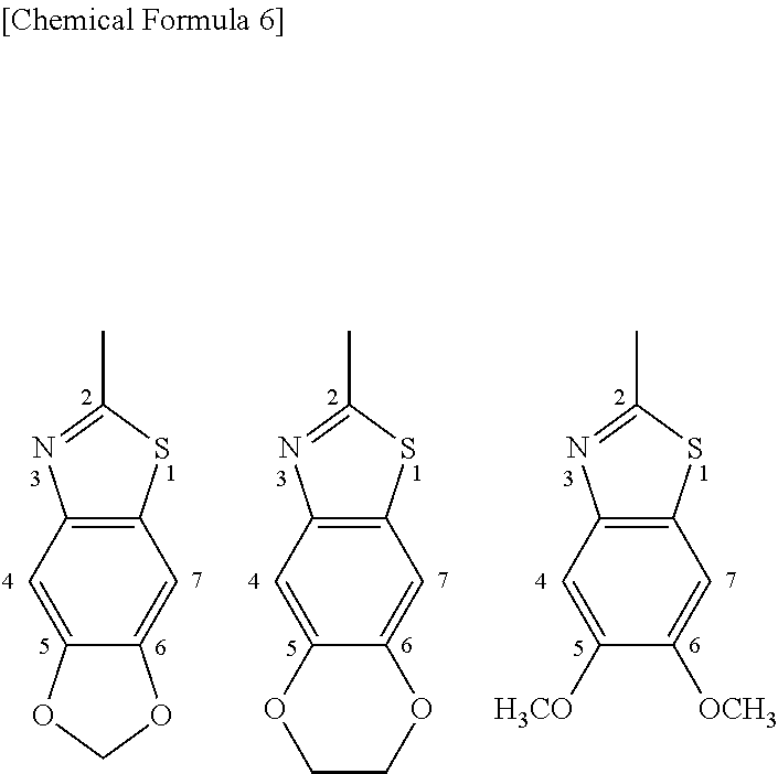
C1=C2C(=CC3=C1N=C(C)S3)OCO2.C1=C2C(=CC3=C1N=C(C)S3)OCCO2.C1=C([H3CO])C([OCH3])=CC2=C1N=C(C)S2
